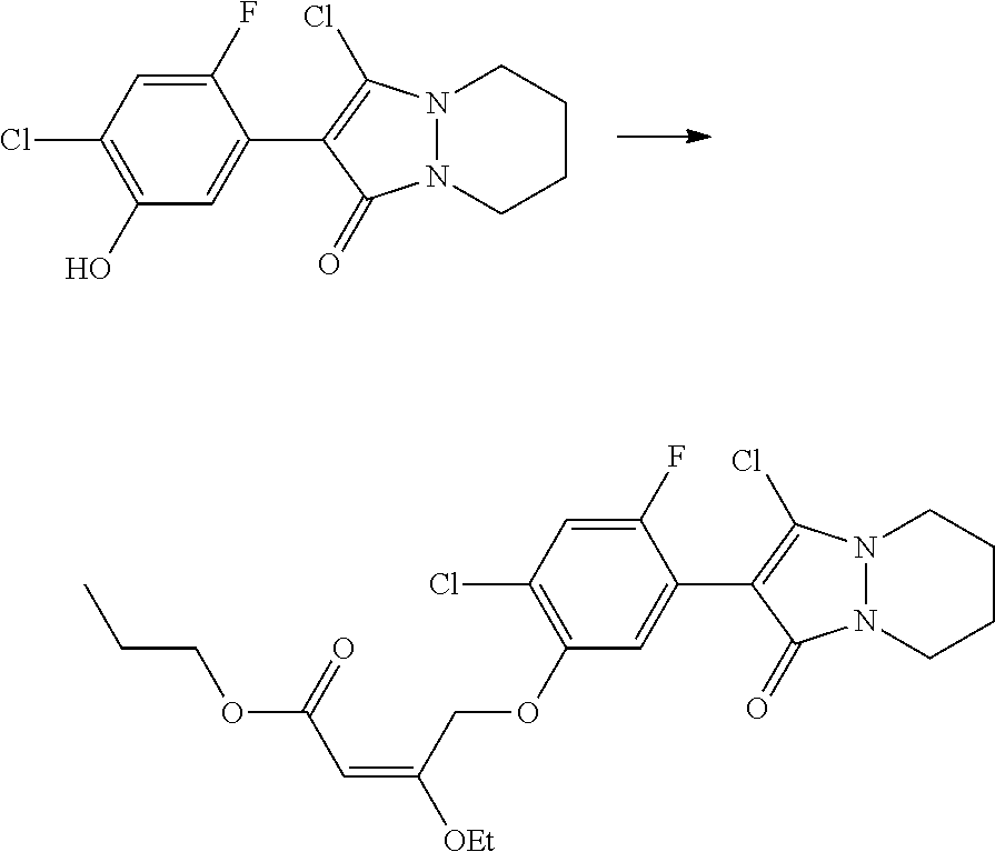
C1(F)=CC(Cl)=C(O)C=C1C1=C(Cl)N2N(CCCC2)C1=O.C1(F)=CC(Cl)=C(OCC(=CC(OCCC)=O)[OEt])C=C1C1=C(Cl)N2N(CCCC2)C1=O
